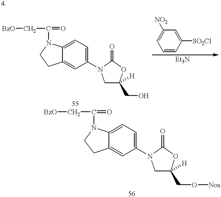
C1=C(N2CC([H])(CO)OC2=O)C=C2C(=C1)N(C(=O)C[BzO])CC2.C1=CC([SO2Cl])=CC([NO2])=C1.C1=C(N2CC([H])(CO[Nos])OC2=O)C=C2C(=C1)N(C(=O)C[BzO])CC2
